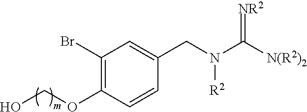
C1(Br)=C(OCO)C=CC(CN(C(=[NR2])[N(R2)2])[R2])=C1
